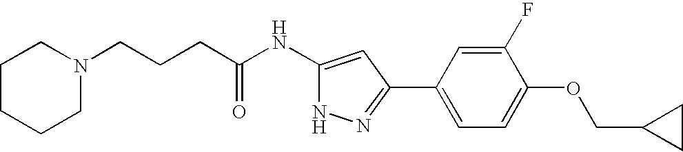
C(CCC(NC1=CC(C2=CC=C(OCC3CC3)C(F)=C2)=NN1)=O)N1CCCCC1
